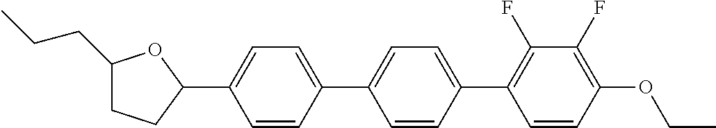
C1(CCC)CCC(C2=CC=C(C3=CC=C(C4=C(F)C(F)=C(OCC)C=C4)C=C3)C=C2)O1
